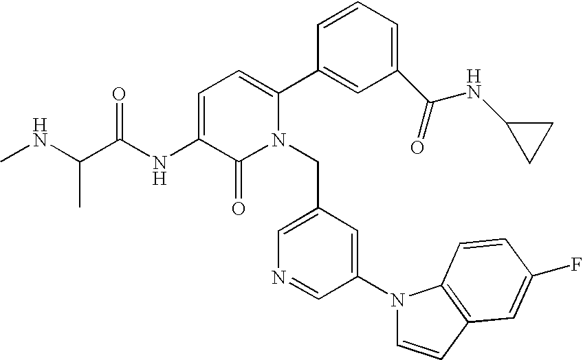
C1=C(NC(C(NC)C)=O)C(=O)N(CC2=CN=CC(N3C=CC4=C3C=CC(F)=C4)=C2)C(C2=CC(C(=O)NC3CC3)=CC=C2)=C1
